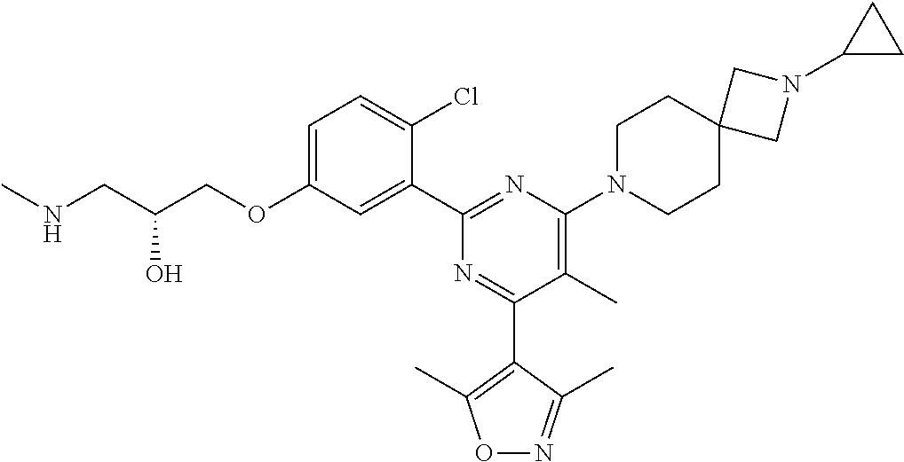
C1=C(OCC(CNC)O)C=C(C2=NC(N3CCC4(CC3)CN(C3CC3)C4)=C(C)C(C3=C(C)ON=C3C)=N2)C(Cl)=C1
